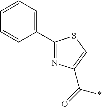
C1(C2=NC(C(=O)*)=CS2)=CC=CC=C1
